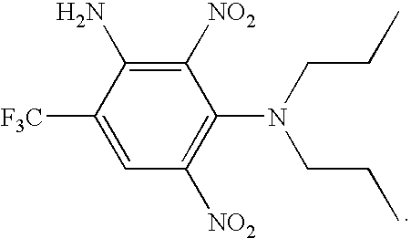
C1([NO2])=C(N)C([F3C])=CC([NO2])=C1N(CCC)CCC
